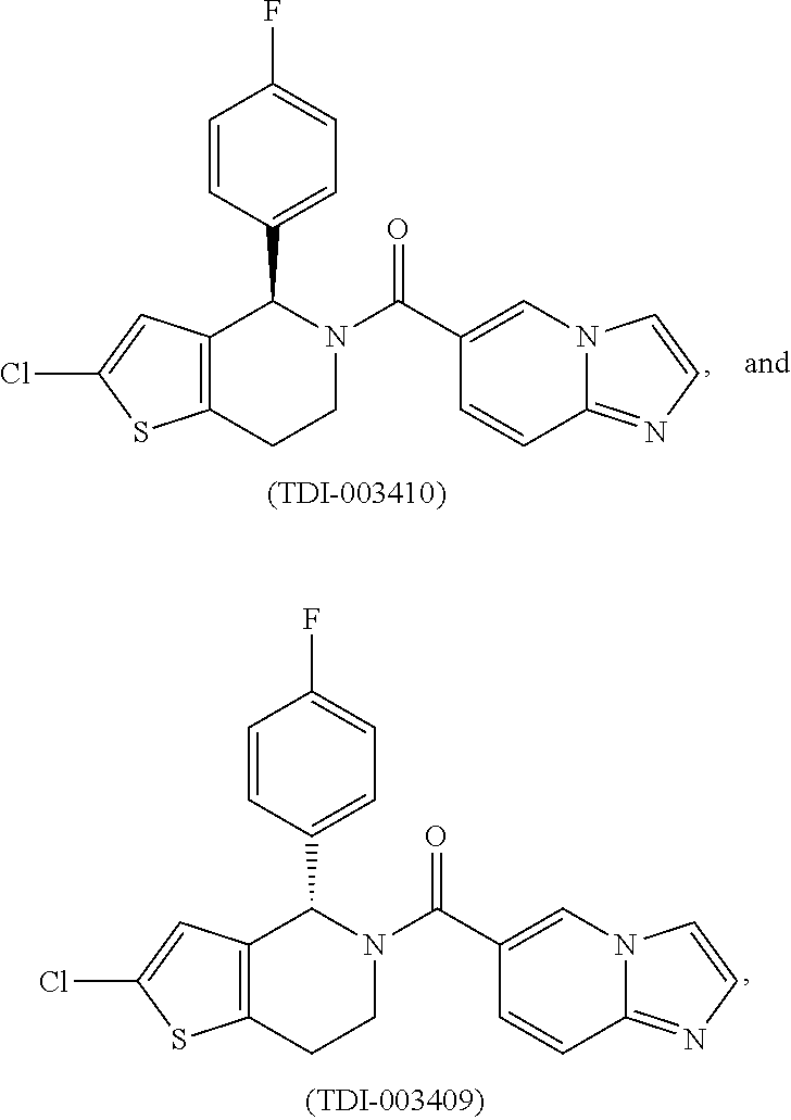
C12=C(CCN(C(=O)C3=CN4C(=NC=C4)C=C3)C1C1=CC=C(F)C=C1)SC(Cl)=C2.C12=C(CCN(C(=O)C3=CN4C(=NC=C4)C=C3)C1C1=CC=C(F)C=C1)SC(Cl)=C2
